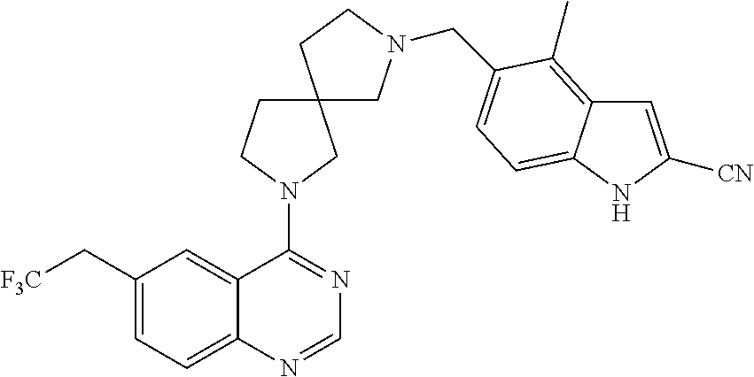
C1(C[F3C])=CC=C2C(=C1)C(N1CC3(CC1)CN(CC1=CC=C4C(=C1C)C=C([CN])N4)CC3)=NC=N2
